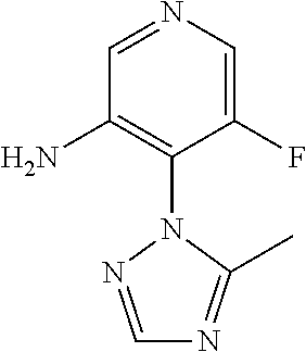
N1=CC(N)=C(N2N=CN=C2C)C(F)=C1
